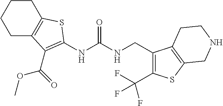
C1C2=C(CCC1)SC(NC(NCC1=C(C(F)(F)F)SC3=C1CCNC3)=O)=C2C(OC)=O
